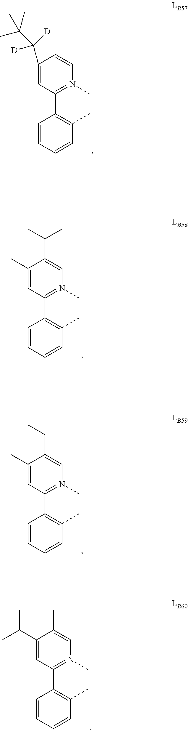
C1(C([D])(C(C)(C)C)[D])=CC(C2=C(C)C=CC=C2)=N(C)C=C1.C1(C)=CC(C2=C(C)C=CC=C2)=N(C)C=C1C(C)C.C1(C)=CC(C2=C(C)C=CC=C2)=N(C)C=C1CC.C1(C(C)C)=CC(C2=C(C)C=CC=C2)=N(C)C=C1C
